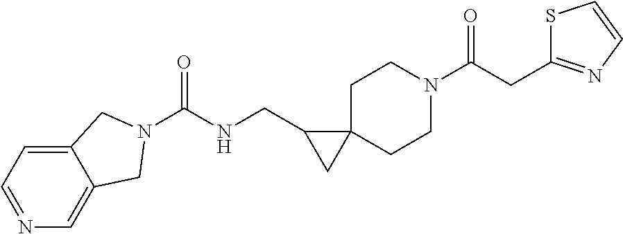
O=C(CC1=NC=CS1)N1CCC2(CC1)C(CNC(=O)N1CC3=CN=CC=C3C1)C2
